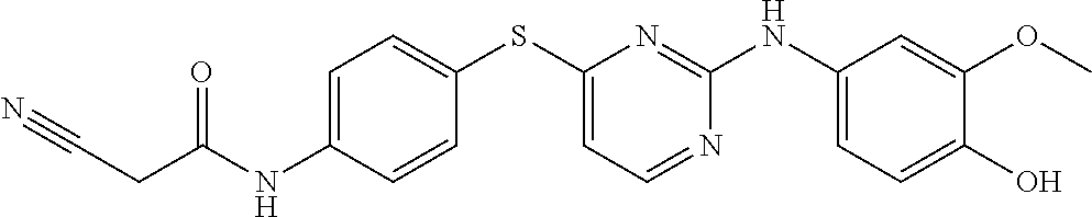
C(C(NC1=CC=C(SC2=CC=NC(NC3=CC=C(O)C(OC)=C3)=N2)C=C1)=O)C#N
